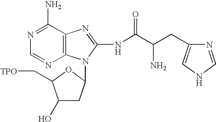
C1(O)CC(N2C3=C(C(N)=NC=N3)N=C2NC(C(CC2=CNC=N2)N)=O)OC1C[TPO]
